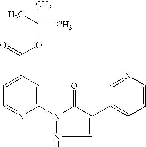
C1=NC(N2NC=C(C3=CC=CN=C3)C2=O)=CC(C(=O)OC(C)(C)C)=C1
